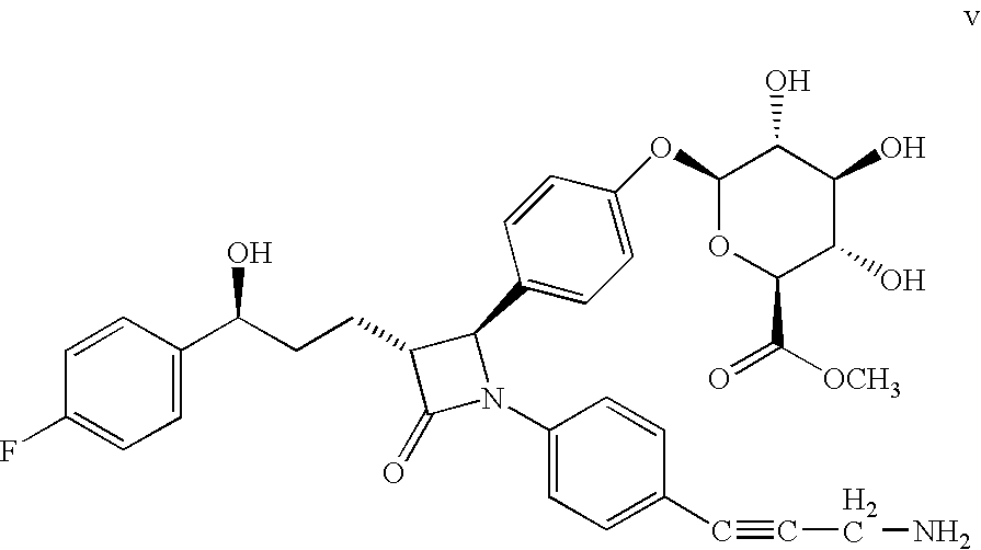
C1(OC2=CC=C(C3C(CCC(O)C4=CC=C(F)C=C4)C(=O)N3C3=CC=C(C#CCN)C=C3)C=C2)OC(C([OCH3])=O)C(O)C(O)C1O
